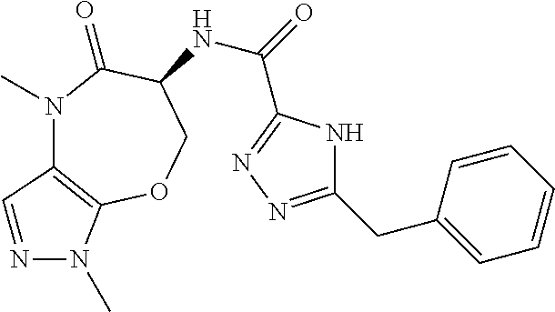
N1(C)C2=C(OCC(NC(C3=NN=C(CC4=CC=CC=C4)N3)=O)C1=O)N(C)N=C2
